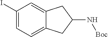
C1(I)=CC=C2C(=C1)CC(N[Boc])C2
